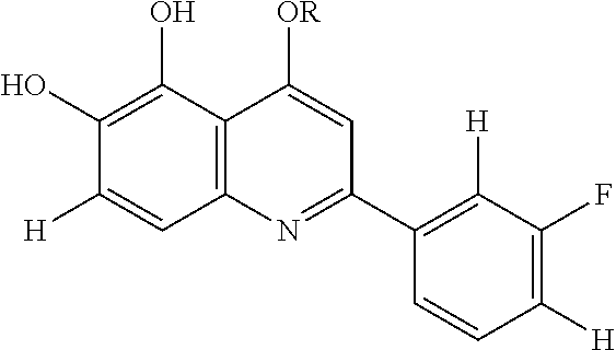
C12=C(C(O)=C(O)C([H])=C1)C([OR])=CC(C1=C([H])C(F)=C([H])C=C1)=N2
